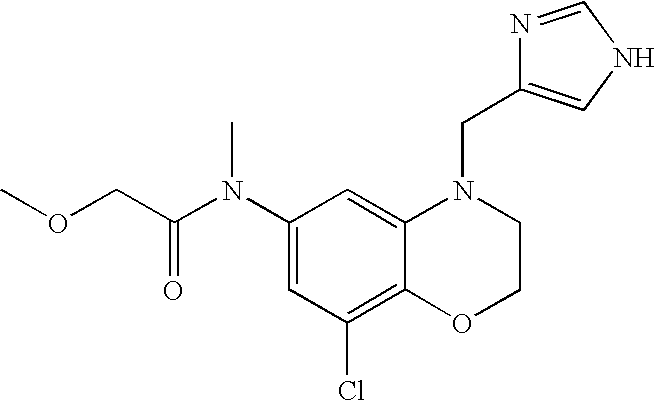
C1(N(C(COC)=O)C)=CC(Cl)=C2C(=C1)N(CC1=CNC=N1)CCO2
